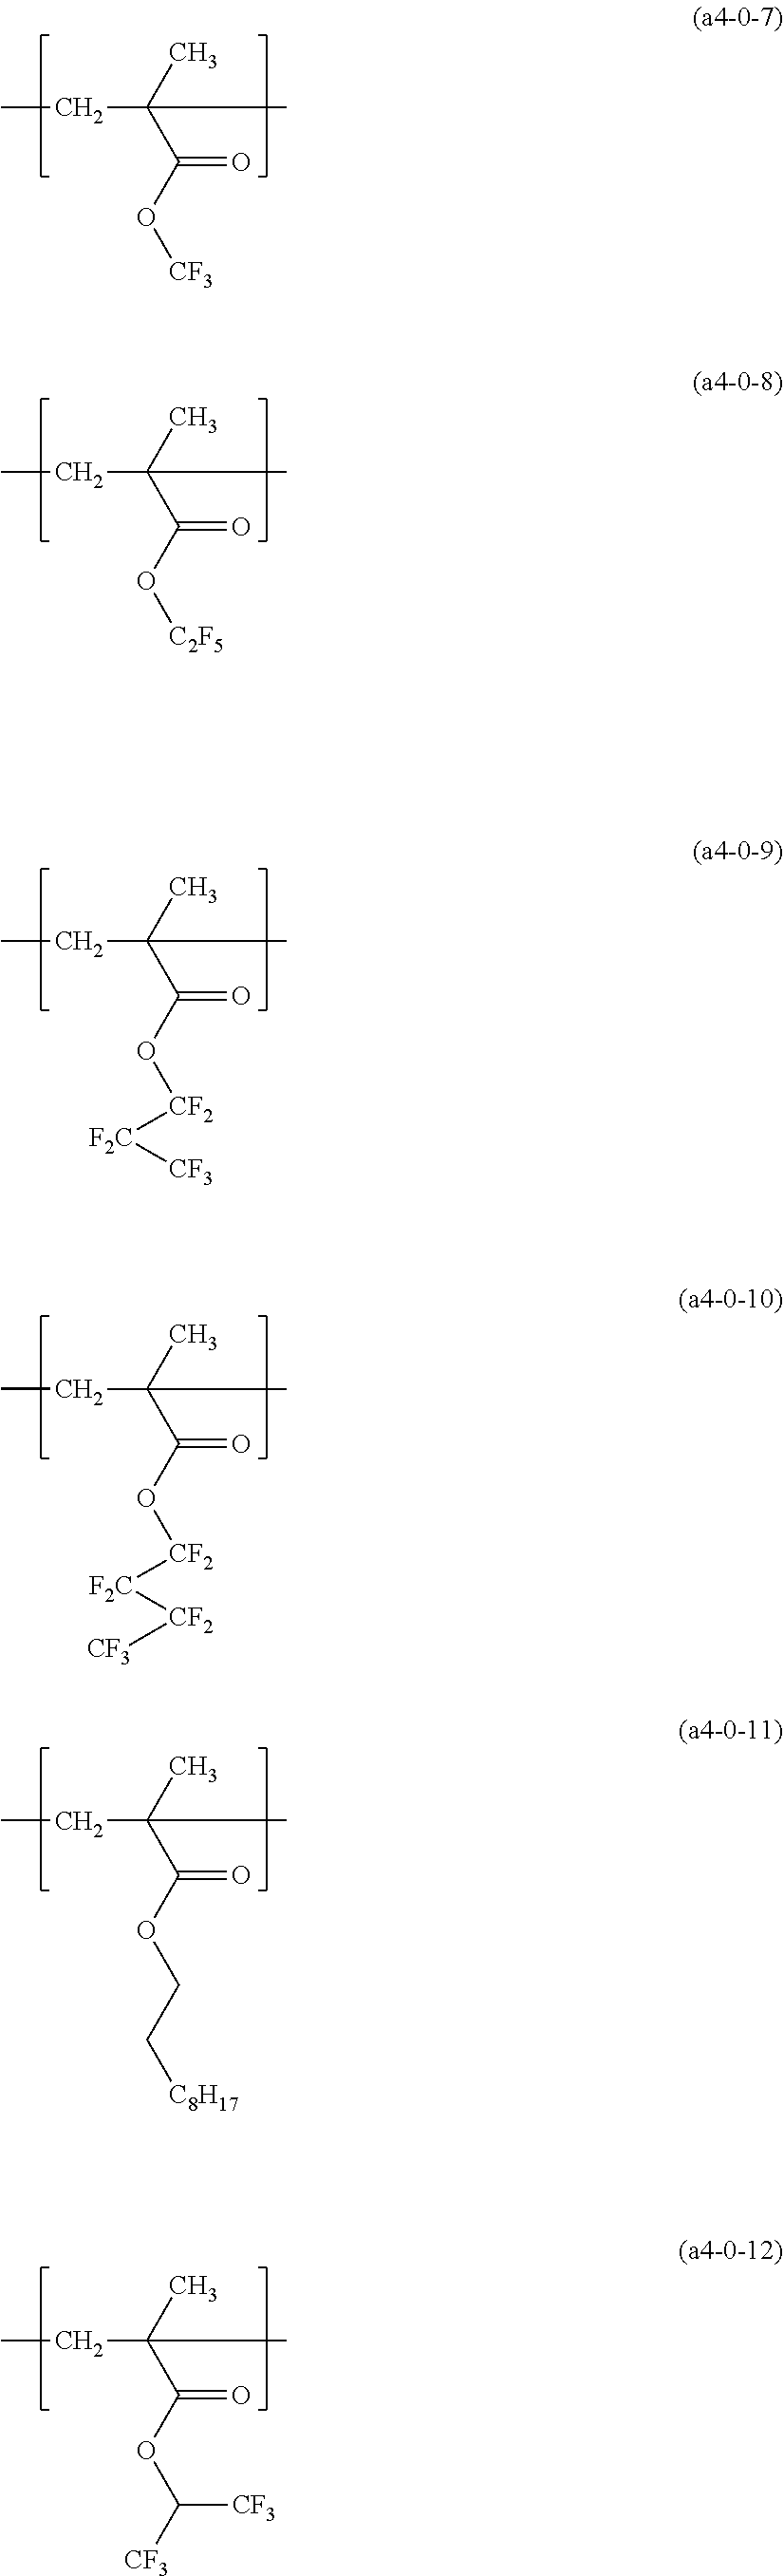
CCC(C(O[CF3])=O)(C)C.CCC(C(O[C2F5])=O)(C)C.CCC(C(O[CF2][F2C][CF3])=O)(C)C.CCC(C(O[CF2][F2C][CF2][CF3])=O)(C)C.CCC(C(OCC[C8H17])=O)(C)C.CCC(C(OC([CF3])[CF3])=O)(C)C
